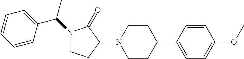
C1CC(N2CCC(C3=CC=C(OC)C=C3)CC2)C(=O)N1C(C1=CC=CC=C1)C
